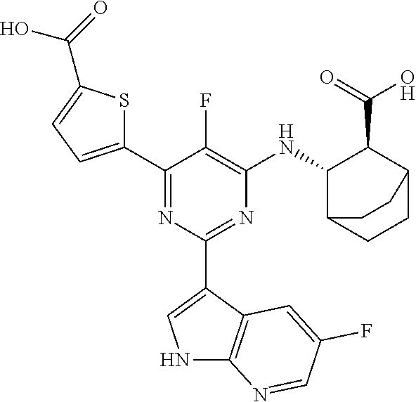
C1(C2=CC=C(C(=O)O)S2)=NC(C2=CNC3=C2C=C(F)C=N3)=NC([HN]C2C(C(=O)O)C3CCC2CC3)=C1F
